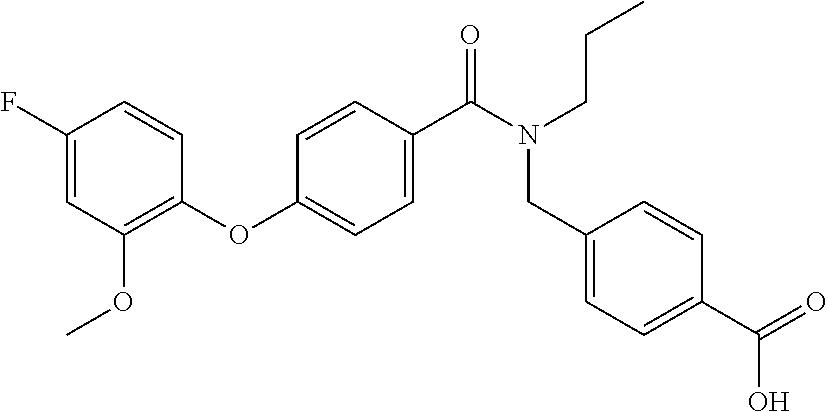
C1(F)=CC(OC)=C(OC2=CC=C(C(N(CC3=CC=C(C(=O)O)C=C3)CCC)=O)C=C2)C=C1
